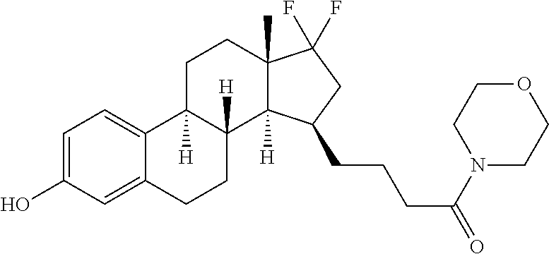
C1=C(O)C=C2C(=C1)C1([H])C([H])(CC2)C2([H])C(C)(CC1)C(F)(F)CC2CCCC(N1CCOCC1)=O
